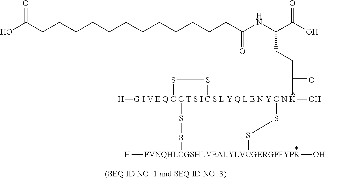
[G I V E Q C C T S I C S L Y Q L E N Y C N K]12([H])(O)(C(=O)CCC(C(=O)O)NC(=O)CCCCCCCCCCCCC(O)=O)(SS1)SS[FVNQHLCGSHLVEALYLVCGERGFFYPR]([H])(O)SS2
